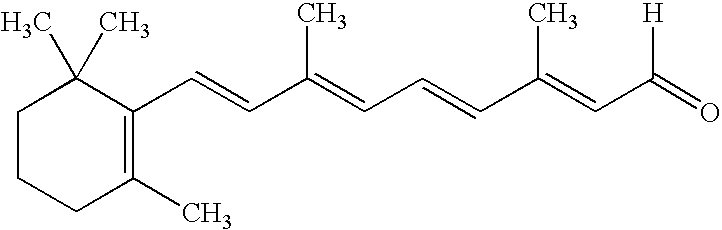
C1CCC(C)=C(C=CC(=CC=CC(=CC(=O)[H])C)C)C1(C)C
